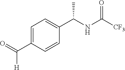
C1=C(C(=O)[H])C=CC(C(NC([CF3])=O)C)=C1
